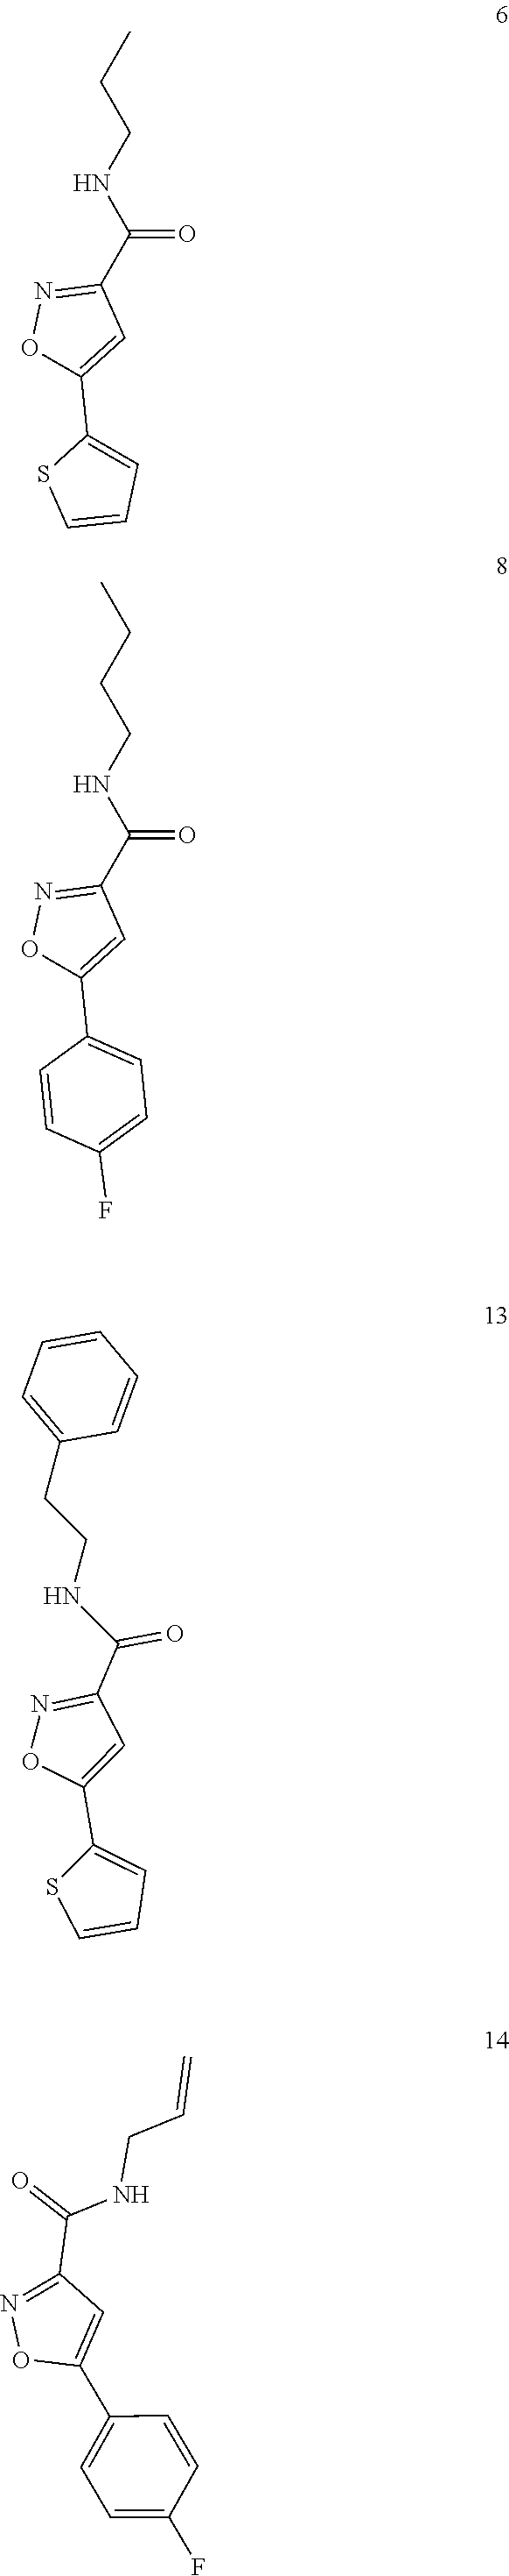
C1=CC=C(C2=CC(C(NCCC3=CC=CC=C3)=O)=NO2)S1.C1(C2=CC(C(NCC=C)=O)=NO2)=CC=C(F)C=C1.CCCNC(C1=NOC(C2=CC=CS2)=C1)=O.C(CCNC(C1=NOC(C2=CC=C(F)C=C2)=C1)=O)C
